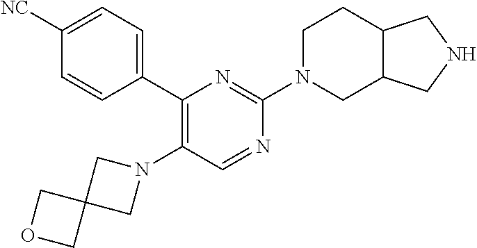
N1(C2=C(C3=CC=C([NC])C=C3)N=C(N3CC4C(CC3)CNC4)N=C2)CC2(C1)COC2
